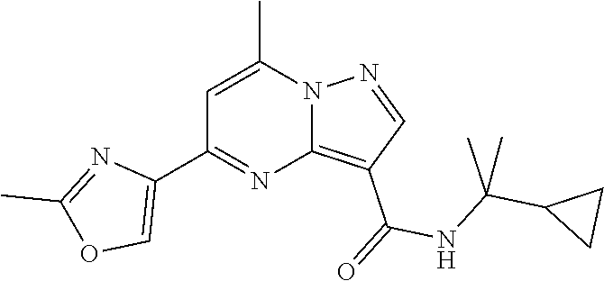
C12=C(C(=O)NC(C3CC3)(C)C)C=NN1C(C)=CC(C1=COC(C)=N1)=N2
